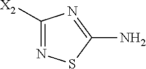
C1([X2])=NSC(N)=N1
